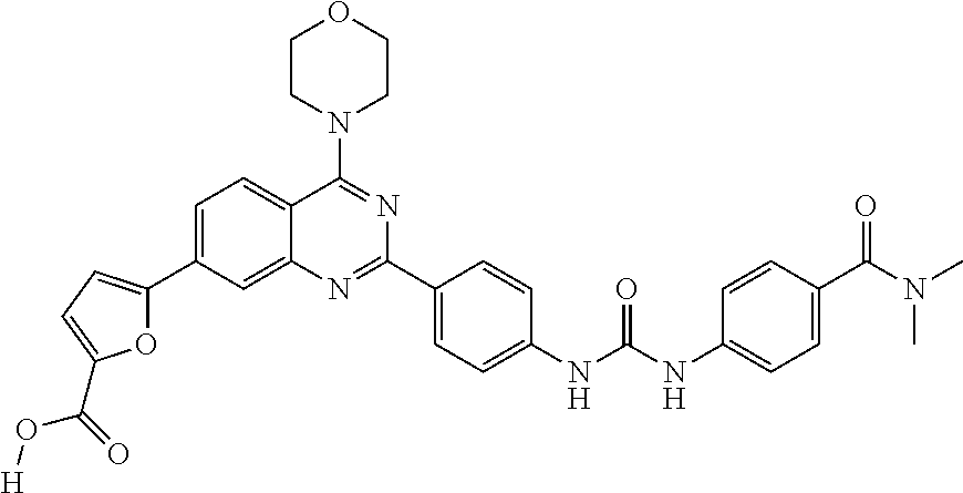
C1=C(C2=CC=C(C(=O)O[H])O2)C=C2C(=C1)C(N1CCOCC1)=NC(C1=CC=C(NC(NC3=CC=C(C(N(C)C)=O)C=C3)=O)C=C1)=N2
